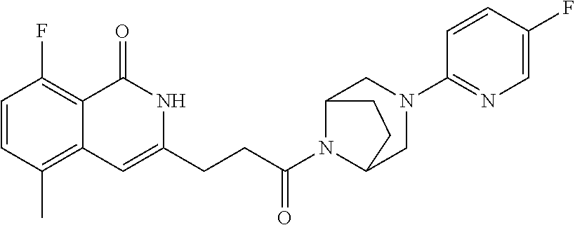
C1=CC(C)=C2C(=C1F)C(=O)NC(CCC(N1C3CN(C4=NC=C(F)C=C4)CC1CC3)=O)=C2
